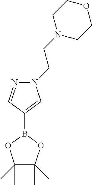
N1(CCN2CCOCC2)N=CC(B2OC(C)(C)C(C)(C)O2)=C1
